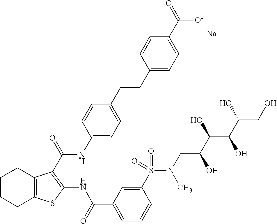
C1CCC2=C(C1)C(C(=O)NC1=CC=C(CCC3=CC=C(C(=O)[O-])C=C3)C=C1)=C(NC(C1=CC=CC(S(=O)(=O)N(C)CC(C(C(C(O)CO)O)O)O)=C1)=O)S2.[Na]
